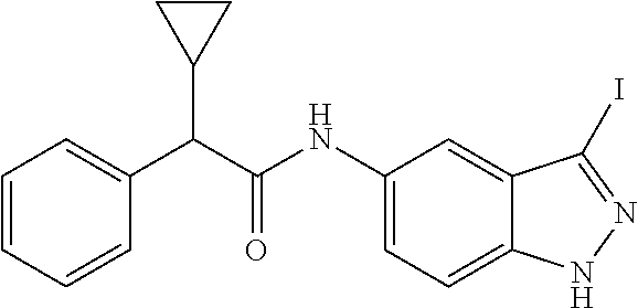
C1=CC=CC(C(C(NC2=CC=C3C(=C2)C(I)=NN3)=O)C2CC2)=C1
